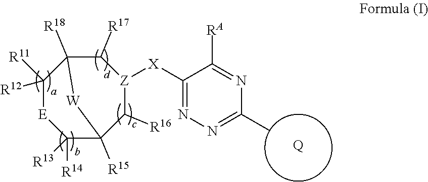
C1([R11])([R12])[E]C([R14])([R13])C2([R15])C([R16])[Z]([X]C3=NN=C(C)N=C3[RA])C([R17])C1([R18])[W]2.[Q]
